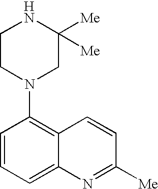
C1=CC=C2C(=C1N1CC([Me])([Me])NCC1)C=CC([Me])=N2
